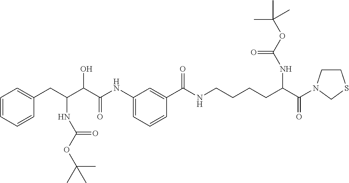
C1=CC=CC(CC(C(C(NC2=CC=CC(C(NCCCCC(C(=O)N3CCSC3)NC(OC(C)(C)C)=O)=O)=C2)=O)O)NC(OC(C)(C)C)=O)=C1
